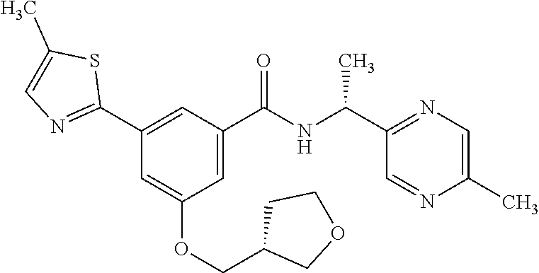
C1(C2=NC=C(C)S2)=CC(C(NC(C2=NC=C(C)N=C2)C)=O)=CC(OCC2COCC2)=C1
